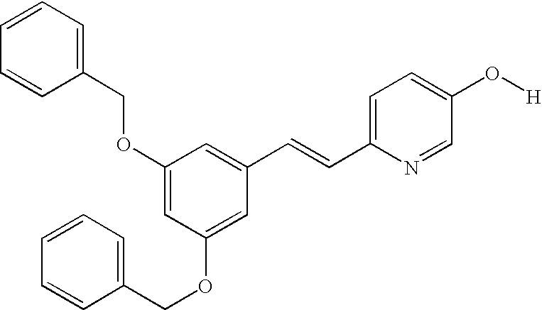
O(C1=CC(OCC2=CC=CC=C2)=CC(C=CC2=CC=C(O[H])C=N2)=C1)CC1=CC=CC=C1
